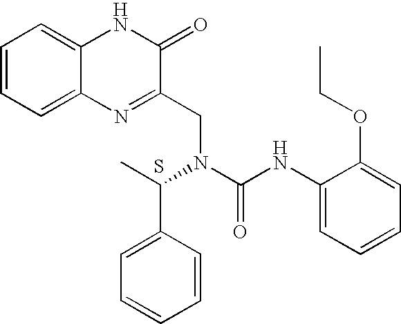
C1=CC=C2C(=C1)NC(=O)C(CN(C(C1=CC=CC=C1)C)C(NC1=CC=CC=C1OCC)=O)=N2.S
